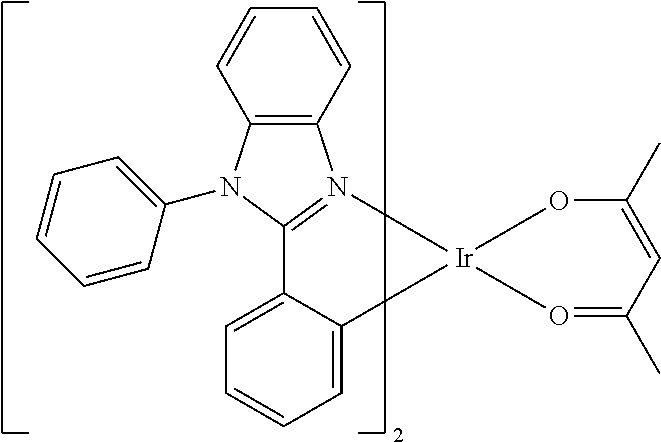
C1=C2C(=CC=C1)C1=N(C3=C(N1C1=CC=CC=C1)C=CC=C3)[Ir]21O=C(C)C=C(C)O1
